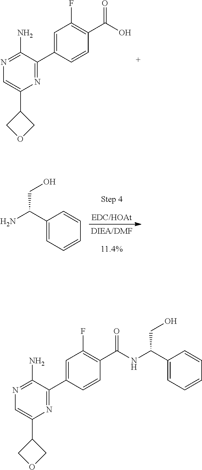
N1=C(C2=CC(F)=C(C(=O)O)C=C2)C(N)=NC=C1C1COC1.C1(C(N)CO)=CC=CC=C1.N1=C(C2=CC(F)=C(C(=O)NC(C3=CC=CC=C3)CO)C=C2)C(N)=NC=C1C1COC1
